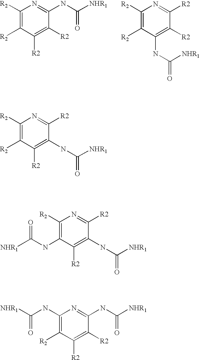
C1([R2])=C([R2])C([R2])=C([R2])C(NC([NHR1])=O)=N1.C1([R2])=C([R2])C(NC(=O)[NHR1])=C([R2])C([R2])=N1.C1([R2])=C([R2])C([R2])=C(NC(=O)[NHR1])C([R2])=N1.C1([R2])=C(NC([NHR1])=O)C([R2])=C(NC(=O)[NHR1])C([R2])=N1.C1(NC([NHR1])=O)=C([R2])C([R2])=C([R2])C(NC([NHR1])=O)=N1
